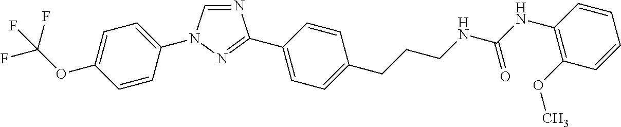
C1=C(N2C=NC(C3=CC=C(CCCNC(NC4=C(OC)C=CC=C4)=O)C=C3)=N2)C=CC(OC(F)(F)F)=C1
